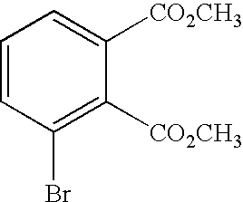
C1=CC(Br)=C([CO2CH3])C([CO2CH3])=C1
